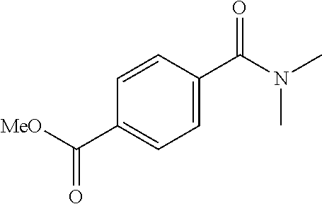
C1=CC(C(N(C)C)=O)=CC=C1C([MeO])=O
